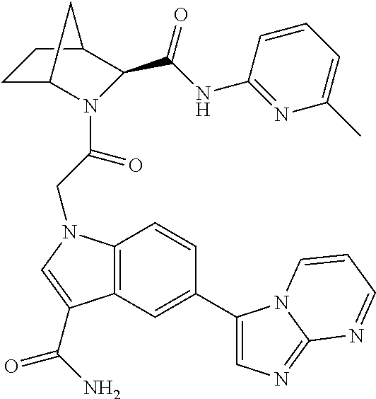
C12=C(N(CC(=O)N3C4CCC(C3C(NC3=NC(C)=CC=C3)=O)C4)C=C1C(=O)N)C=CC(C1=CN=C3N1C=CC=N3)=C2
